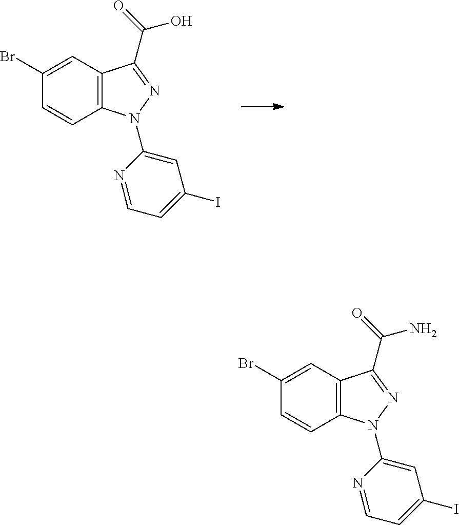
C12=C(C=C(Br)C=C1)C(C(N)=O)=NN2C1=CC(I)=CC=N1.C12=C(C=C(Br)C=C1)C(C(O)=O)=NN2C1=CC(I)=CC=N1
